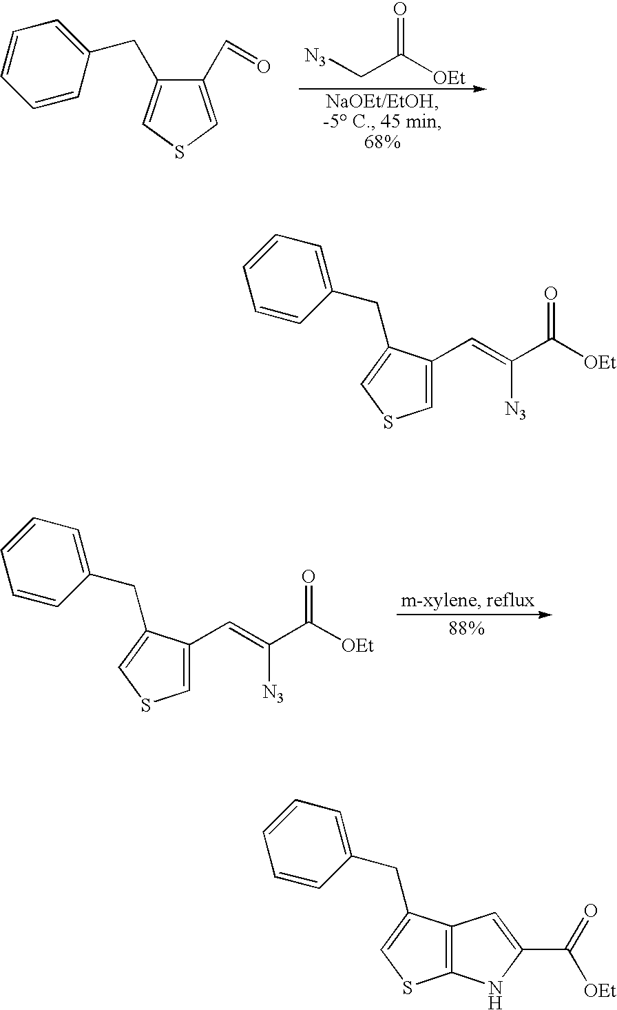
C1=CC=CC(CC2=CSC=C2C=O)=C1.[N3]CC([OEt])=O.C1=CC(CC2=CSC=C2C=C(C([OEt])=O)[N3])=CC=C1.C1=CC(CC2=CSC=C2C=C(C([OEt])=O)[N3])=CC=C1.C1=CC(CC2=CSC3=C2C=C(C(=O)[OEt])N3)=CC=C1
